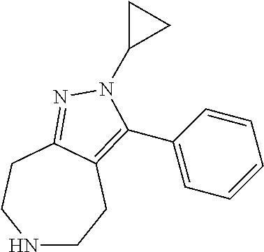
N1CCC2=C(C3=CC=CC=C3)N(C3CC3)N=C2CC1
